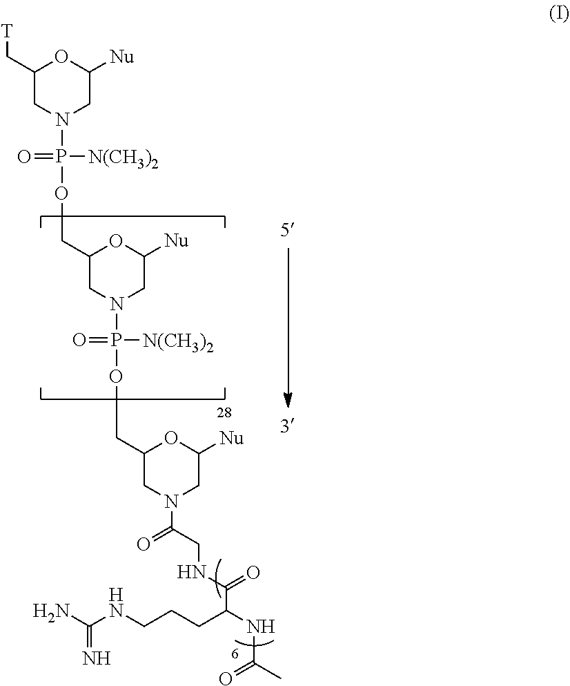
C1(C[T])CN(P(OCC2CN(P(OCC3CN(C(CNC(C(NC(C)=O)CCCNC(N)=N)=O)=O)CC([Nu])O3)([N(CH3)2])=O)CC([Nu])O2)([N(CH3)2])=O)CC([Nu])O1
